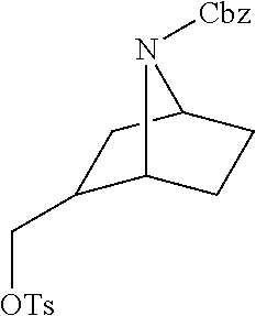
C([OTs])C1C2CCC(C1)N2[Cbz]
